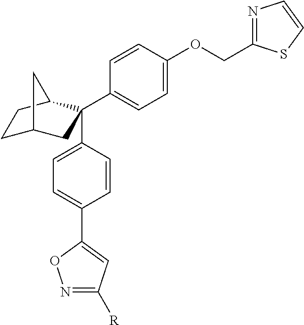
C1C2CC(C3=CC=C(OCC4=NC=CS4)C=C3)(C3=CC=C(C4=CC([R])=NO4)C=C3)C(C1)C2
